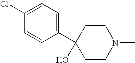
C1(C2(O)CCN(C)CC2)=CC=C(Cl)C=C1
